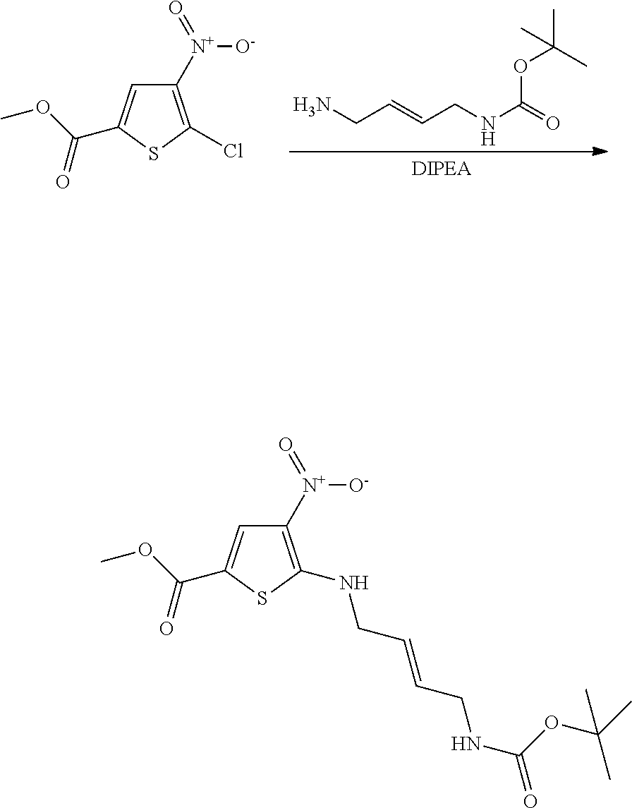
C1([N+](=O)[O-])=C(NCC=CCNC(=O)OC(C)(C)C)SC(C(OC)=O)=C1.C1([N+](=O)[O-])=C(Cl)SC(C(OC)=O)=C1.NCC=CCNC(=O)OC(C)(C)C
